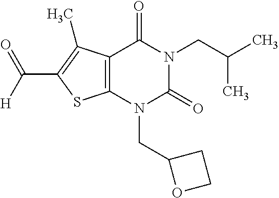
C12=C(N(CC3OCC3)C(=O)N(CC(C)C)C1=O)SC(C([H])=O)=C2C
